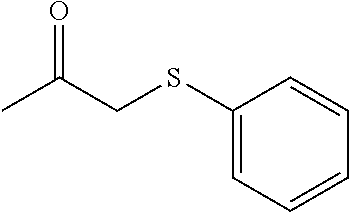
C1(SCC(C)=O)=CC=CC=C1
